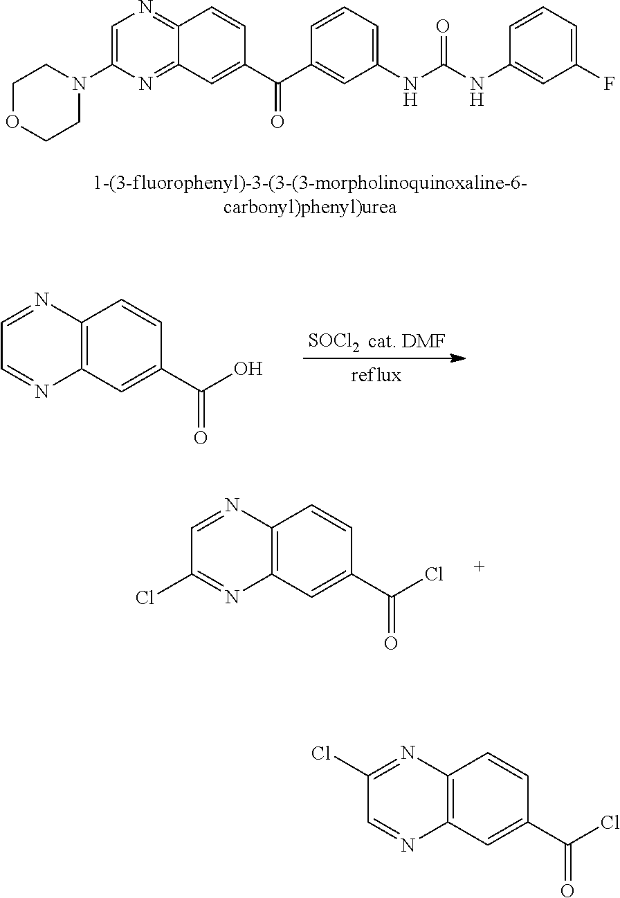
C1OCCN(C2=CN=C3C(=N2)C=C(C(C2=CC(NC(NC4=CC(F)=CC=C4)=O)=CC=C2)=O)C=C3)C1.[SOCl2].C1=NC2=C(N=C1)C=C(C(O)=O)C=C2.C1=NC2=C(N=C1Cl)C=C(C(Cl)=O)C=C2.C1(Cl)=NC2=C(N=C1)C=C(C(Cl)=O)C=C2
